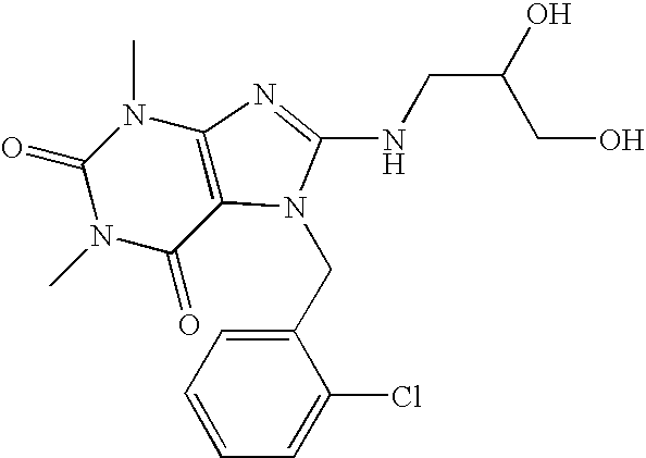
C1(=O)N(C)C(=O)C2=C(N1C)N=C(NCC(CO)O)N2CC1=CC=CC=C1Cl
